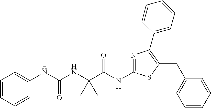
N(C1=NC(C2=CC=CC=C2)=C(CC2=CC=CC=C2)S1)C(C(NC(=O)NC1=C(C)C=CC=C1)(C)C)=O
